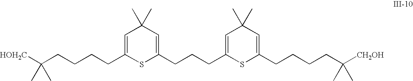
C(CCCCC1=CC(C)(C)C=C(CCCC2=CC(C)(C)C=C(CCCCC([CH2OH])(C)C)S2)S1)([HOH2C])(C)C
